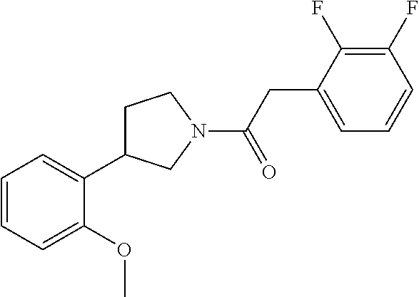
C1=CC=C(OC)C(C2CCN(C(CC3=CC=CC(F)=C3F)=O)C2)=C1
